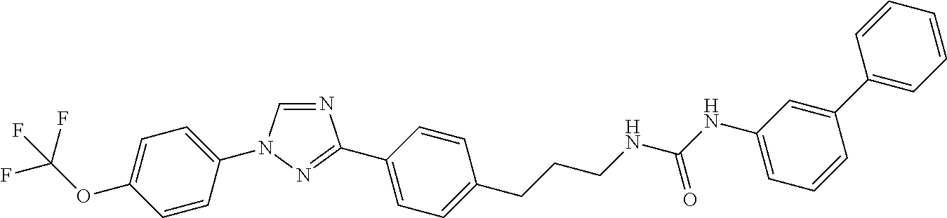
C1=C(N2C=NC(C3=CC=C(CCCNC(NC4=CC=CC(C5=CC=CC=C5)=C4)=O)C=C3)=N2)C=CC(OC(F)(F)F)=C1
